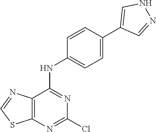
C12=C(C(NC3=CC=C(C4=CNN=C4)C=C3)=NC(Cl)=N1)N=CS2
